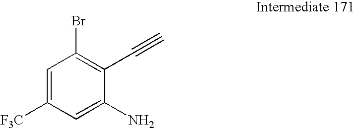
C1=C([F3C])C=C(N)C(C#C)=C1Br
